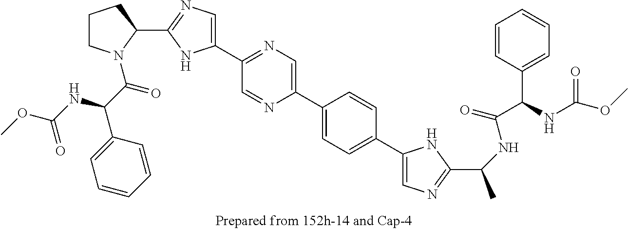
C1(C2=CN=C(C3N(C(=O)C(NC(OC)=O)C4=CC=CC=C4)CCC3)N2)=NC=C(C2=CC=C(C3=CN=C(C(NC(=O)C(C4=CC=CC=C4)NC(OC)=O)C)N3)C=C2)N=C1
